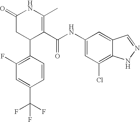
C1(F)=C(C2C(C(NC3=CC(Cl)=C4C(=C3)C=NN4)=O)=C(C)NC(=O)C2)C=CC(C(F)(F)F)=C1
